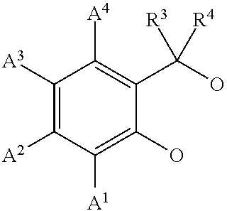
C1([A3])=C([A2])C([A1])=C(O)C(C(O)([R4])[R3])=C1[A4]
